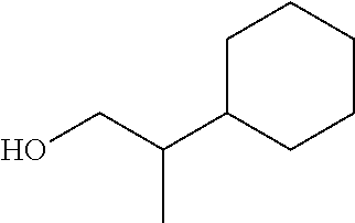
C1C(C(CO)C)CCCC1
